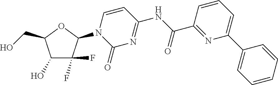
C1(O)C(F)(F)C(N2C(=O)N=C(NC(C3=NC(C4=CC=CC=C4)=CC=C3)=O)C=C2)OC1CO
